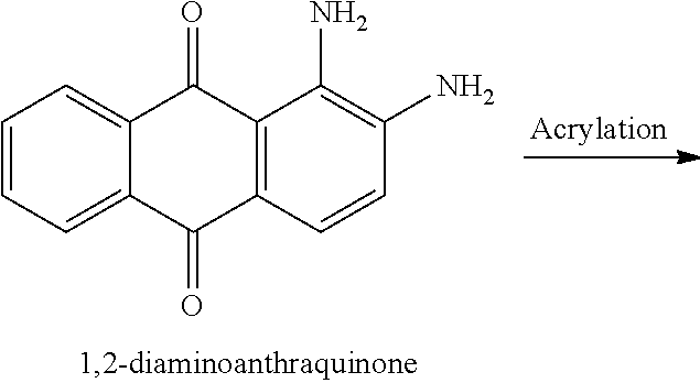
C12=CC=CC=C1C(=O)C1=C(C2=O)C=CC(N)=C1N
